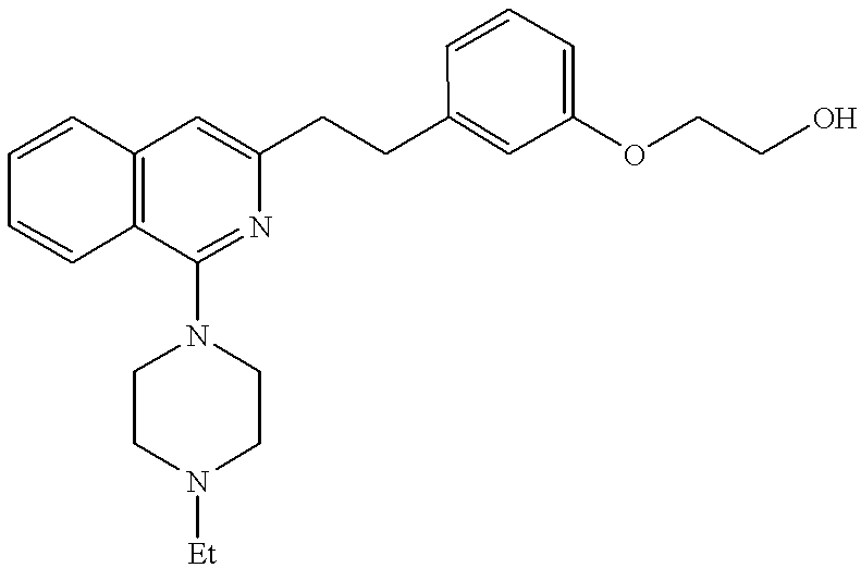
C12=C(C=CC=C1)C(N1CCN([Et])CC1)=NC(CCC1=CC(OCCO)=CC=C1)=C2
